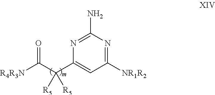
N1=C(N)N=C([NR1R2])C=C1C(C([R4R3N])=O)([R5])[R5]
